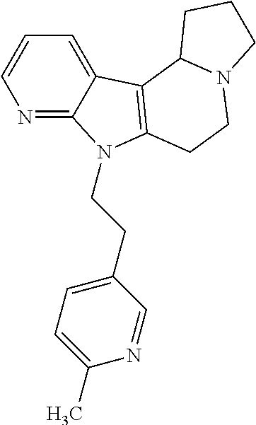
N1=C2C(=CC=C1)C1=C(N2CCC2=CC=C(C)N=C2)CCN2C1CCC2
